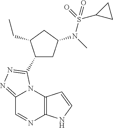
C12=C(N3C(=NN=C3C3CC(N(S(=O)(C4CC4)=O)C)CC3CC)C=N1)C=CN2
